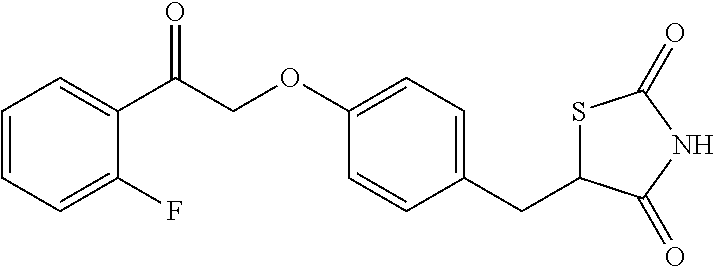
C1=CC=C(C(COC2=CC=C(CC3SC(=O)NC3=O)C=C2)=O)C(F)=C1
